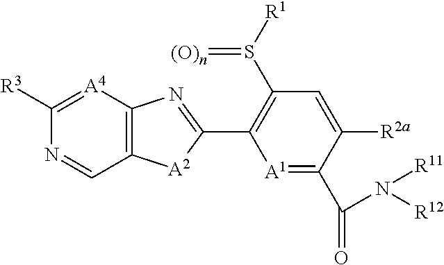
[A1]1=C(C(=O)N([R12])[R11])C([R2a])=CC(S([R1])=[(O)n])=C1C1=NC2=C([A2]1)C=NC([R3])=[A4]2
